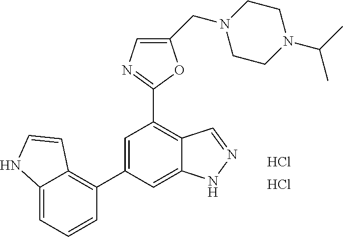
C12=CC=CC(C3=CC(C4=NC=C(CN5CCN(C(C)C)CC5)O4)=C4C(=C3)NN=C4)=C1C=CN2.Cl.Cl
